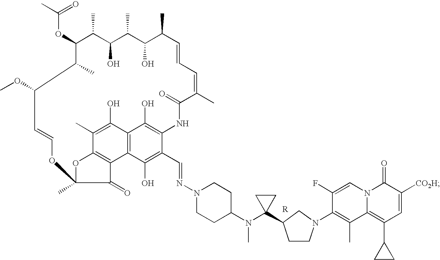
C1(OC(C)=O)C(C)C(O)C(C)C(O)C(C)C=CC=C(C)C(=O)NC2=C(O)C3=C(C(O)=C2C=NN2CCC(N(C4(C5CCN(C6=C(C)C7=C(C8CC8)C=C([CO2H])C(=O)N7C=C6F)C5)CC4)C)CC2)C2=C(C(C)=C3O)OC(C)(C2=O)OC=CC(OC)C1C
